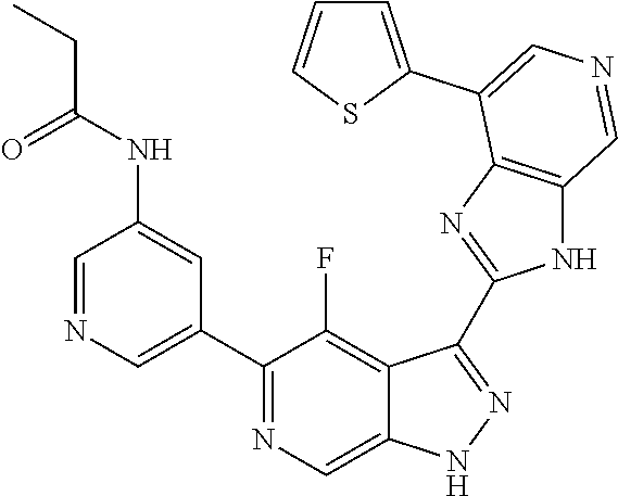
C1(C2=CN=CC(NC(CC)=O)=C2)=NC=C2C(=C1F)C(C1=NC3=C(N1)C=NC=C3C1=CC=CS1)=NN2
